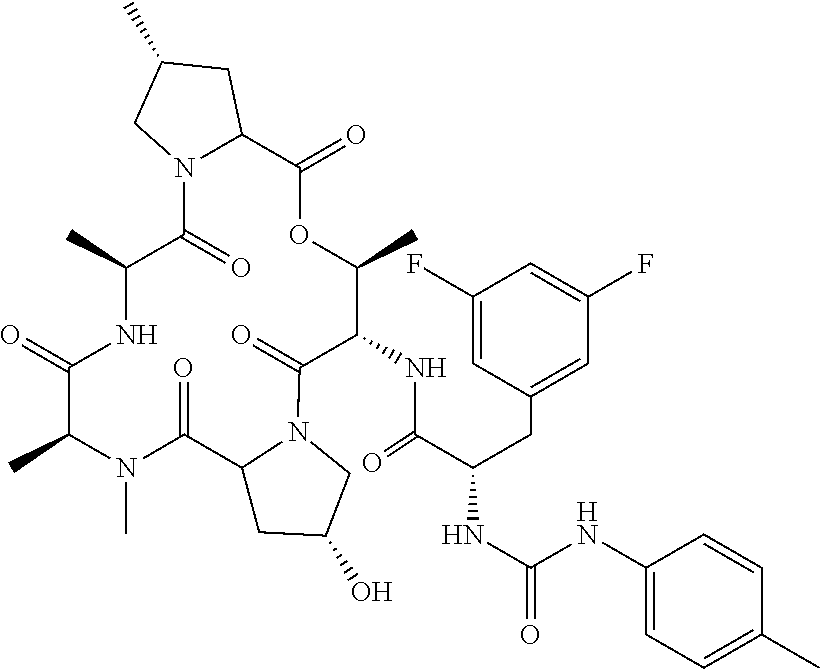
CC1N(C)C(=O)C2CC(O)CN2C(=O)C(NC(C(CC2=CC(F)=CC(F)=C2)NC(=O)NC2=CC=C(C)C=C2)=O)C(C)OC(=O)C2N(C(=O)C(C)NC1=O)CC(C)C2
